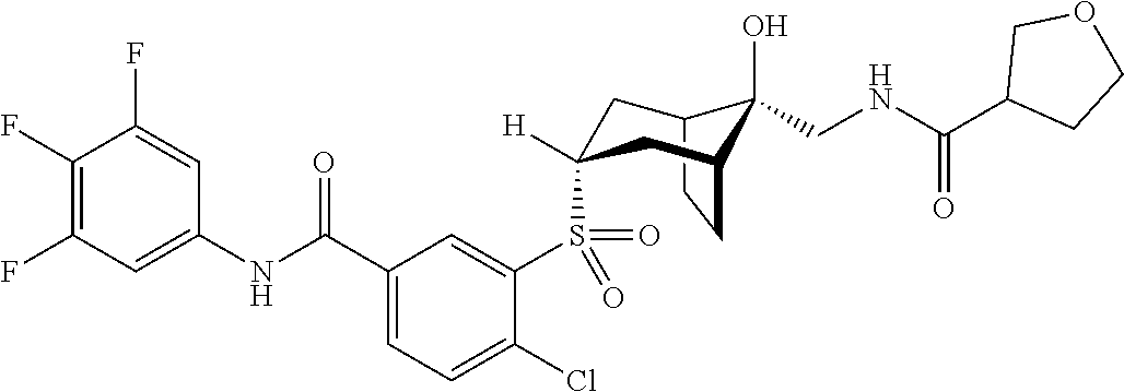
C12CCC(CC(S(C3=CC(C(NC4=CC(F)=C(F)C(F)=C4)=O)=CC=C3Cl)(=O)=O)([H])C1)C2(O)CNC(C1CCOC1)=O
